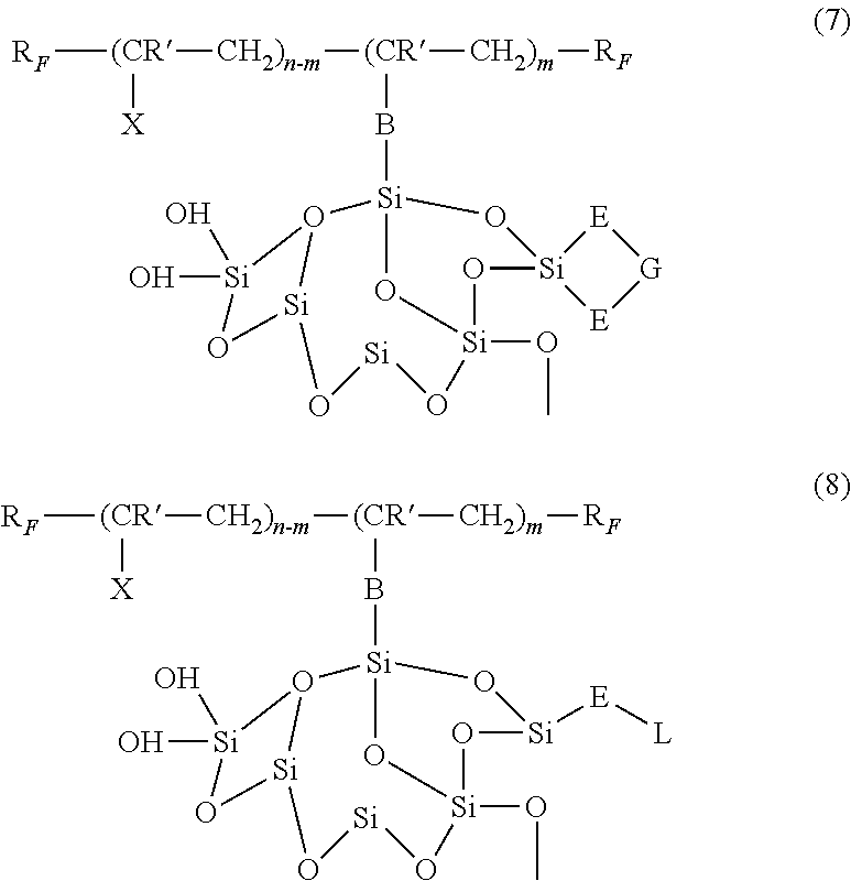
[RF][(CR]([CH2)n-m][(CR]([CH2)m][RF])B[Si]12O3[Si](O)(O)O[Si]3O[Si]O[Si](OC)(O[Si]3(O1)[E][G][E]3)O2)[X].[RF][(CR]([CH2)n-m][(CR]([CH2)m][RF])B[Si]12O3[Si](O)(O)O[Si]3O[Si]O[Si](OC)(O[Si]([E][L])O1)O2)[X]
